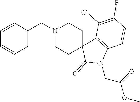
C1(=O)N(CC(OC)=O)C2=C(C13CCN(CC1=CC=CC=C1)CC3)C(Cl)=C(F)C=C2
